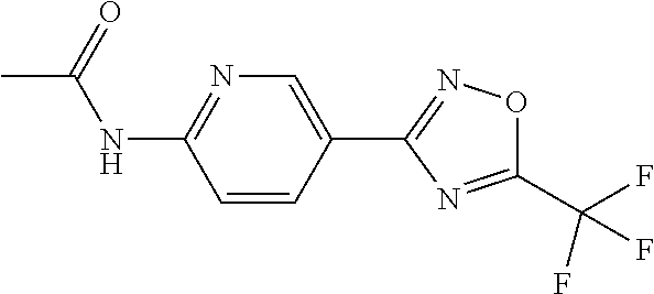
C1=C(C2=NOC(C(F)(F)F)=N2)C=CC(NC(C)=O)=N1
